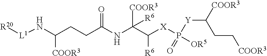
[R20][L1]NC(CCC(NC(C([X]P([Y]C([COOR3])CC[COOR3])(=O)[OR5])[R6])([COOR3])[R6])=O)[COOR3]
